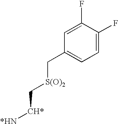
C1=C(F)C(F)=CC=C1C[S(O)2]C[CH*][*HN]
